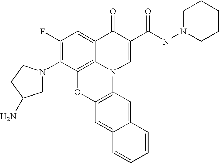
C1(F)=C(N2CC(N)CC2)C2=C3C(=C1)C(=O)C(C(=O)NN1CCCCC1)=CN3C1=C(O2)C=C2C(=C1)C=CC=C2
